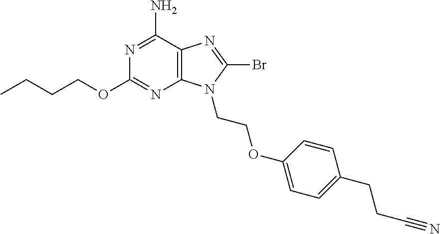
CCCCOC1=NC2=C(C(N)=N1)N=C(Br)N2CCOC1=CC=C(CCC#N)C=C1
